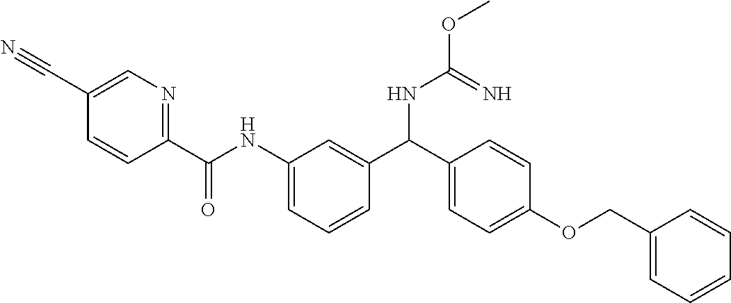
C1=C(C#N)C=CC(C(NC2=CC=CC(C(C3=CC=C(OCC4=CC=CC=C4)C=C3)NC(=N)OC)=C2)=O)=N1
